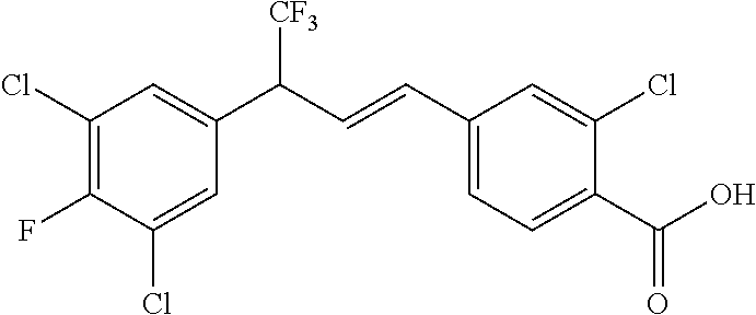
C1(Cl)=C(F)C(Cl)=CC(C(C=CC2=CC=C(C(=O)O)C(Cl)=C2)[CF3])=C1
